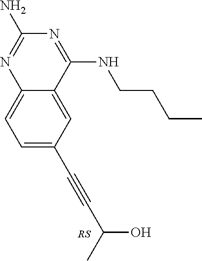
C1=C(C#CC(C)O)C=C2C(=C1)N=C(N)N=C2NCCCC
